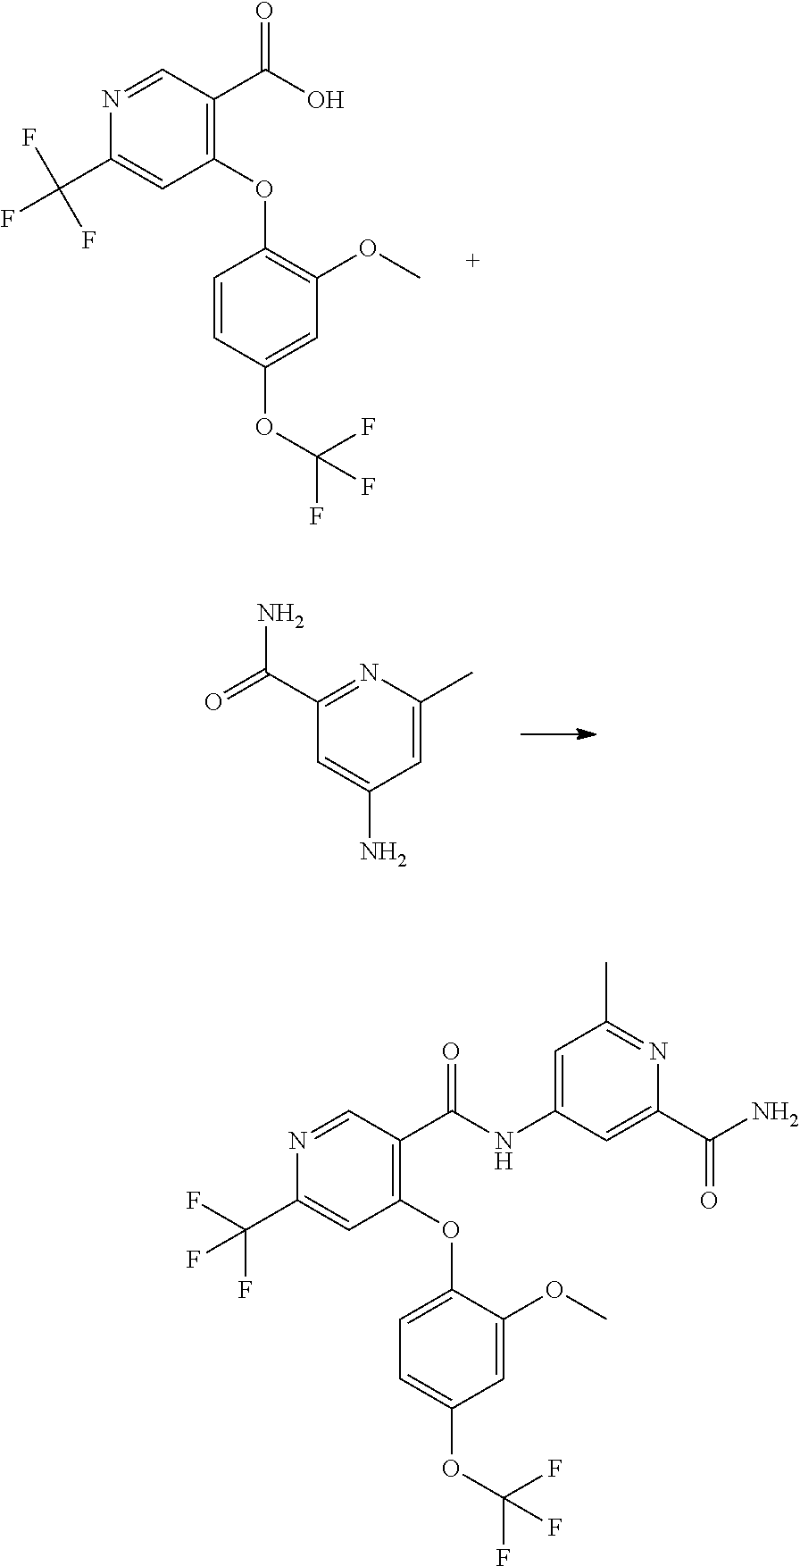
C1=CC(OC(F)(F)F)=CC(OC)=C1OC1=C(C(O)=O)C=NC(C(F)(F)F)=C1.C1=C(C)N=C(C(=O)N)C=C1N.C1=C(OC2=C(C(=O)NC3=CC(C)=NC(C(=O)N)=C3)C=NC(C(F)(F)F)=C2)C(OC)=CC(OC(F)(F)F)=C1
